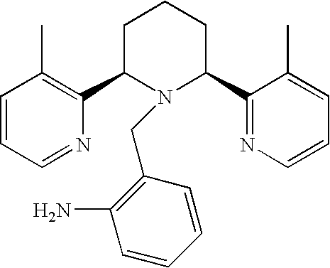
C1=CC=NC(C2N(CC3=C(N)C=CC=C3)C(C3=NC=CC=C3C)CCC2)=C1C
